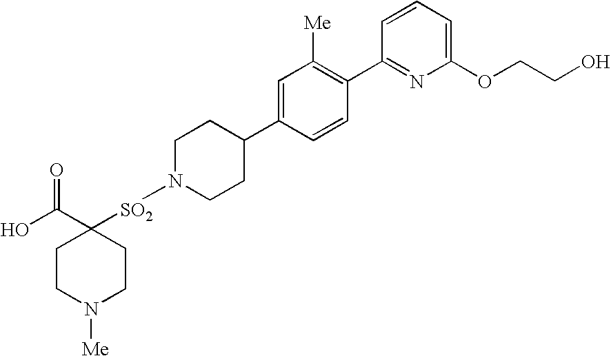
C1CN([Me])CCC1(C(O)=O)[SO2]N1CCC(C2=CC([Me])=C(C3=NC(OCCO)=CC=C3)C=C2)CC1
